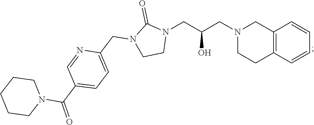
C12=C(C=CC=C1)CCN(CC(CN1C(=O)N(CC3=CC=C(C(N4CCCCC4)=O)C=N3)CC1)O)C2
